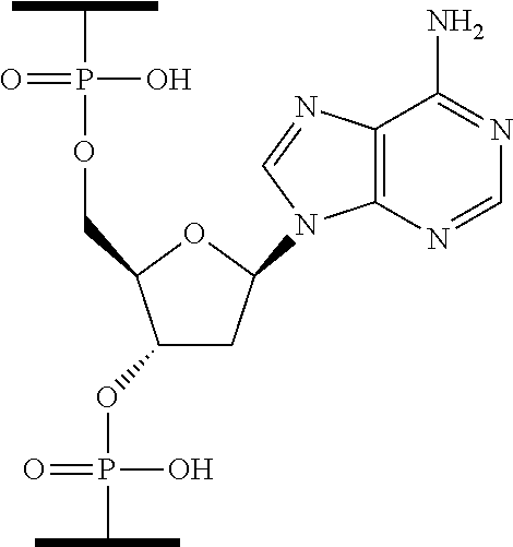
C12=C(N=CN=C1N)N(C1CC(OP(=O)(C(C)C)O)C(COP(=O)(C(C)C)O)O1)C=N2
